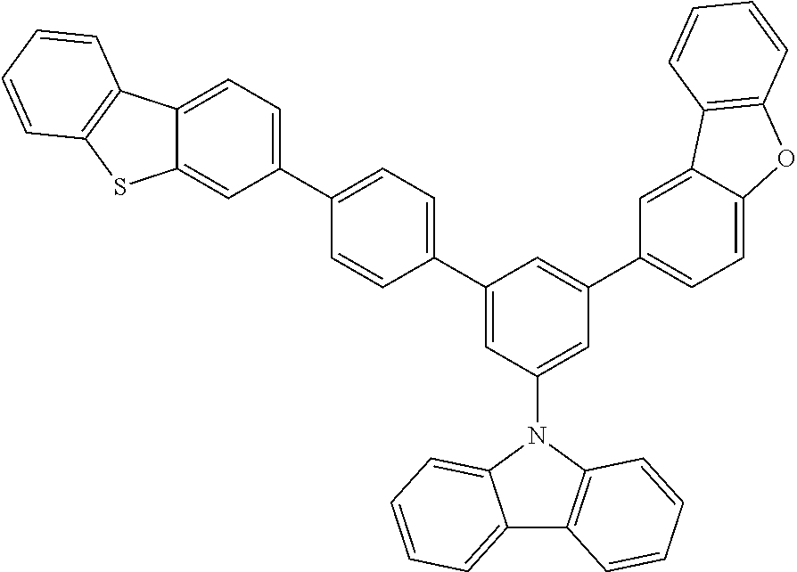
C1(C2=CC=C(C3=CC=C4C(=C3)SC3=C4C=CC=C3)C=C2)=CC(N2C3=CC=CC=C3C3=C2C=CC=C3)=CC(C2=CC=C3C(=C2)C2=C(O3)C=CC=C2)=C1
